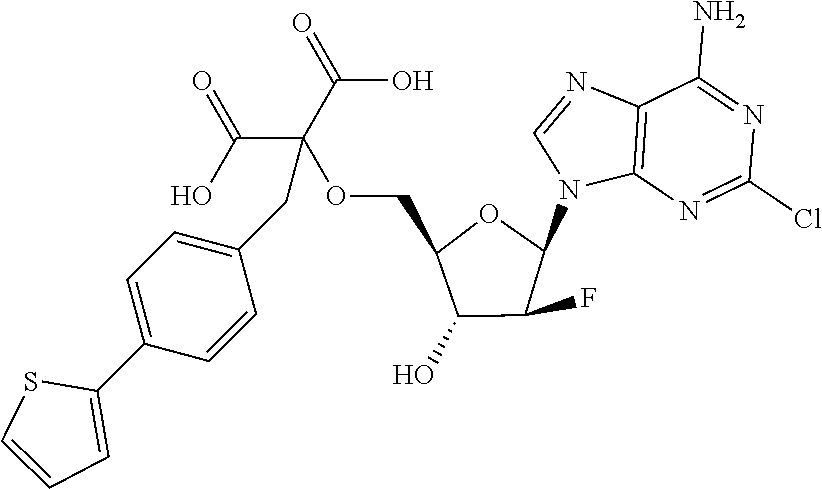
C12=C(N=C(Cl)N=C1N)N(C1OC(COC(C(=O)O)(C(=O)O)CC3=CC=C(C4=CC=CS4)C=C3)C(O)C1F)C=N2
